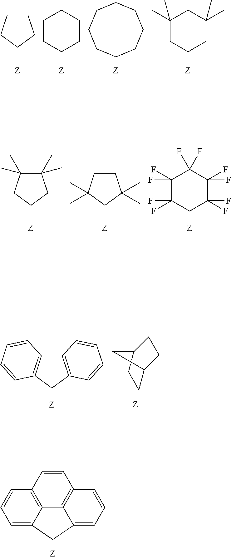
C1=C2C3=C(C=C1)C=CC1=C3C(=CC=C1)C2.C1CCCC1.C1CCCCC1.C1CCCCCCC1.C1(C)(C)CCCC(C)(C)C1.C1(C)(C)C(C)(C)CCC1.C1CC(C)(C)CC1(C)C.C1(F)(F)C(F)(F)CC(F)(F)C(F)(F)C1(F)F.C12=C(CC3=C1C=CC=C3)C=CC=C2.C1C2CCC(C1)C2
